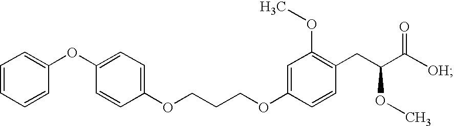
C1(OC2=CC=CC=C2)=CC=C(OCCCOC2=CC(OC)=C(CC(C([OH])=O)OC)C=C2)C=C1
